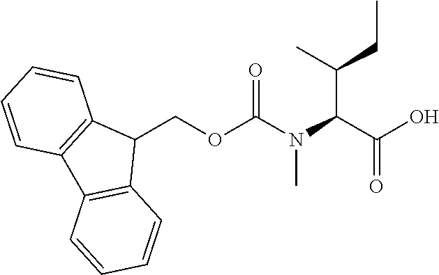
C1(COC(N(C(C(O)=O)C(C)CC)C)=O)C2=C(C3=C1C=CC=C3)C=CC=C2
